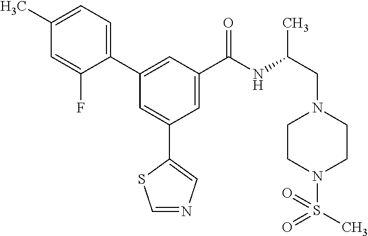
C1=NC=C(C2=CC(C3=CC=C(C)C=C3F)=CC(C(NC(CN3CCN(S(C)(=O)=O)CC3)C)=O)=C2)S1
